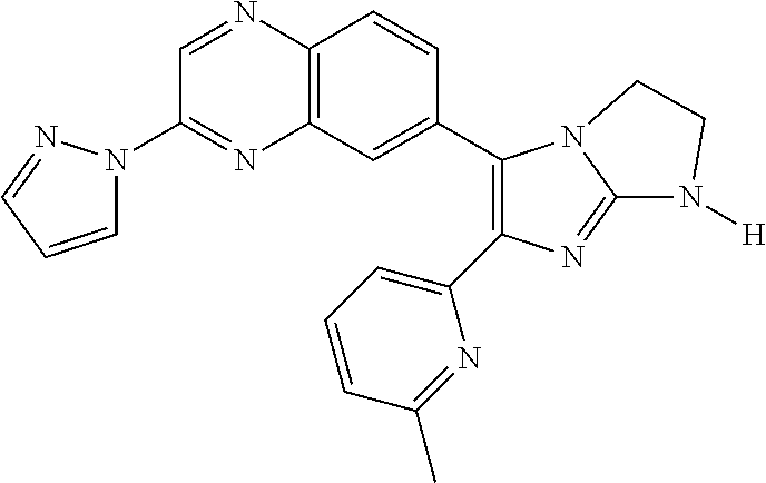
C12=C(C=C(C3=C(C4=CC=CC(C)=N4)N=C4N3CCN4[H])C=C1)N=C(N1C=CC=N1)C=N2
